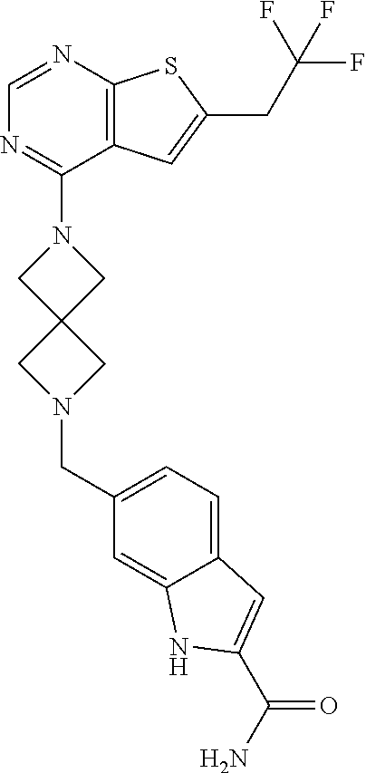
C12=C(C=C(CC(F)(F)F)S1)C(N1CC3(CN(CC4=CC=C5C(=C4)NC(C(N)=O)=C5)C3)C1)=NC=N2
